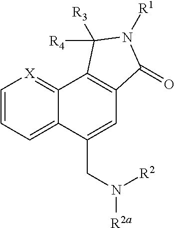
C1=CC=C2C(=[X]1)C1=C(C=C2CN([R2])[R2a])C(=O)N([R1])C1([R4])[R3]
